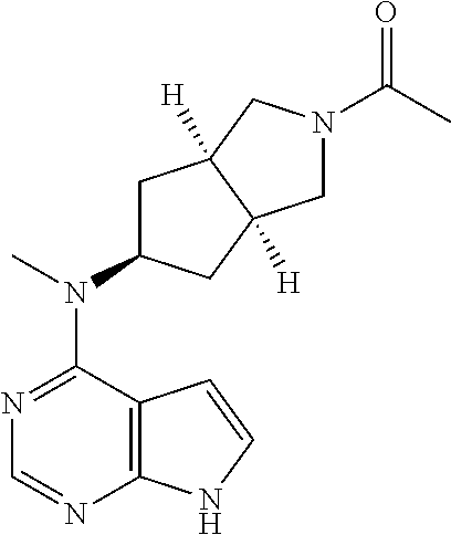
N1=C(N(C)C2CC3([H])C([H])(C2)CN(C(C)=O)C3)C2=C(N=C1)NC=C2
